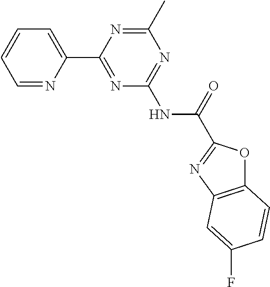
C1=NC(C2=NC(NC(=O)C3=NC4=C(O3)C=CC(F)=C4)=NC(C)=N2)=CC=C1
